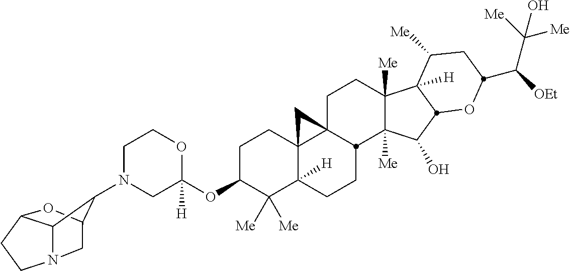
C1N(C2C3CN4C2C(O3)CC4)CC(OC2C([Me])([Me])C3([H])C4(CC2)C2(CCC5([Me])C([Me])(C(O)C6C5([H])C([Me])CC(C([OEt])C([Me])([Me])O)O6)C2CC3)C4)([H])OC1
